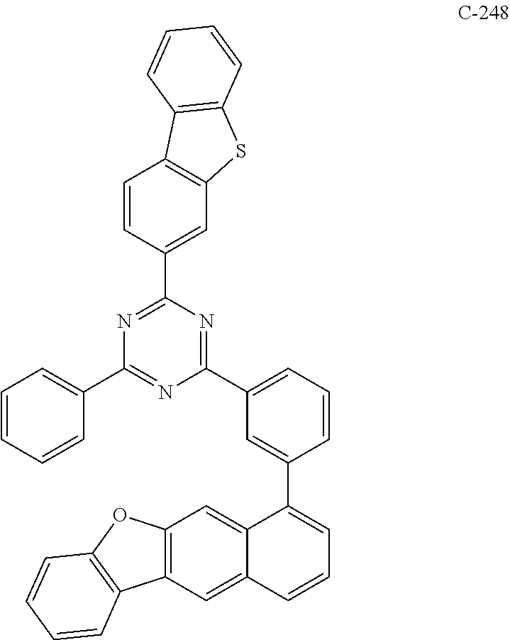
C12=CC3=C(C=C1C=CC=C2C1=CC(C2=NC(C4=CC5=C(C=C4)C4=C(S5)C=CC=C4)=NC(C4=CC=CC=C4)=N2)=CC=C1)C1=C(O3)C=CC=C1
